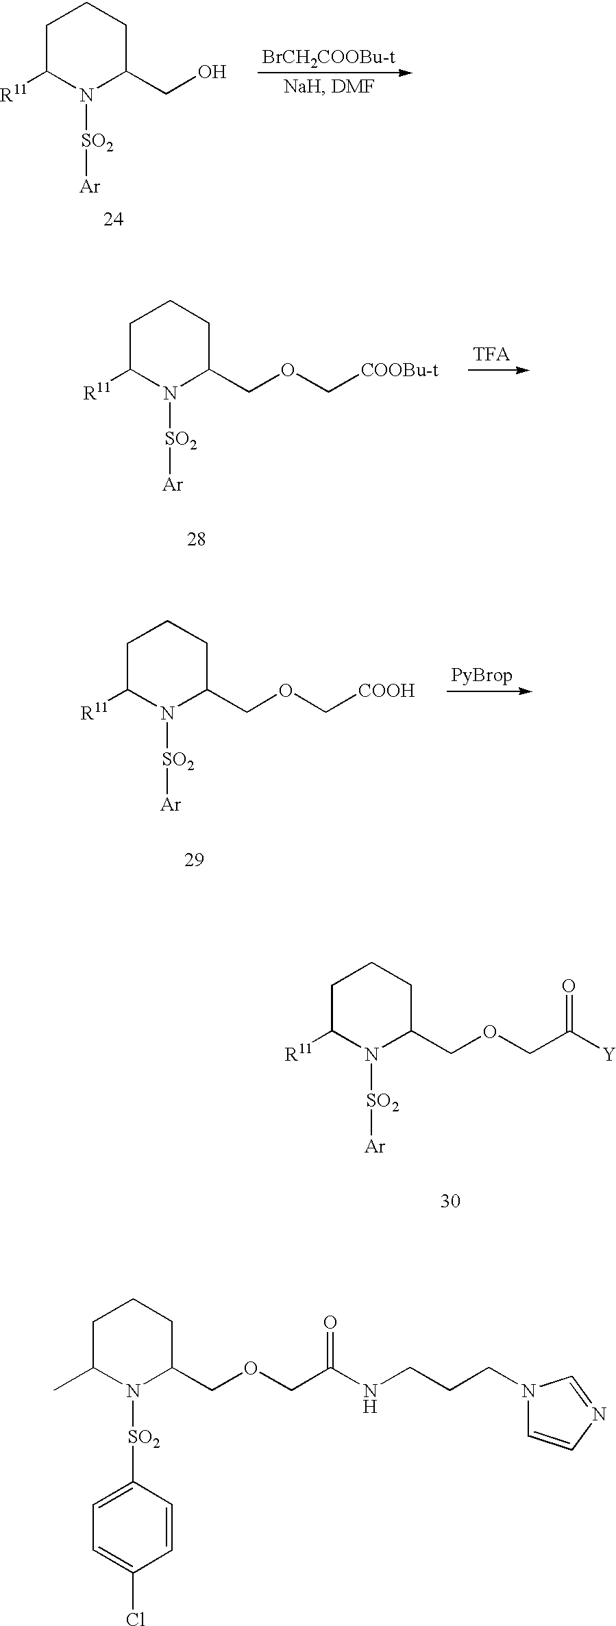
C1C([R11])N([SO2][Ar])C(COCC([Y])=O)CC1.C1C(C)N([SO2]C2=CC=C(Cl)C=C2)C(COCC(NCCCN2C=CN=C2)=O)CC1.C1C([R11])N([SO2][Ar])C(CO)CC1.C1C([R11])N([SO2][Ar])C(COC[COOBu-t])CC1.[TFA].C1C([R11])N([SO2][Ar])C(COC[COOH])CC1.[PyBrop]
